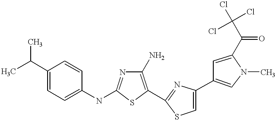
C1(N)=C(C2=NC(C3=CN(C)C(C(C(Cl)(Cl)Cl)=O)=C3)=CS2)SC(NC2=CC=C(C(C)C)C=C2)=N1
